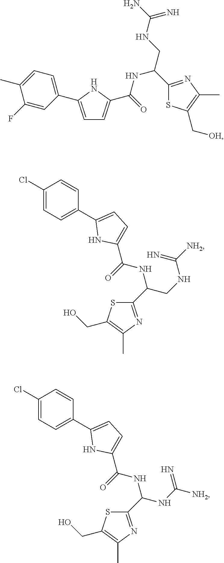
C1(F)=CC(C2=CC=C(C(=O)NC(C3=NC(C)=C(C[OH])S3)CNC(N)=N)N2)=CC=C1C.C1(Cl)=CC=C(C2=CC=C(C(=O)NC(CNC([NH2])=N)C3=NC(C)=C(CO)S3)N2)C=C1.C1(Cl)=CC=C(C2=CC=C(C(=O)NC(NC([NH2])=N)C3=NC(C)=C(CO)S3)N2)C=C1
